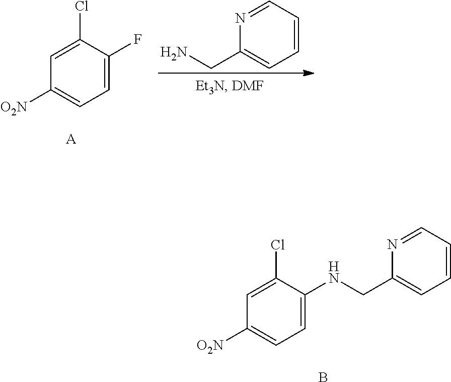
C1=C(F)C(Cl)=CC([O2N])=C1.[A].C1=CC=NC(CN)=C1.C1=C(NCC2=CC=CC=N2)C(Cl)=CC([O2N])=C1.B
